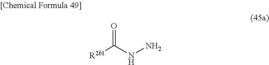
[R2b1]C(NN)=O
